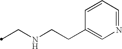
C(NCCC1=CN=CC=C1)C
